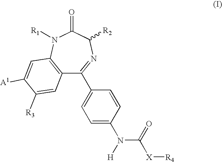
C12=C(N([R1])C(=O)C([R2])N=C1C1=CC=C(N(C(=O)[X][R4])[H])C=C1)C=C([A1])C([R3])=C2
